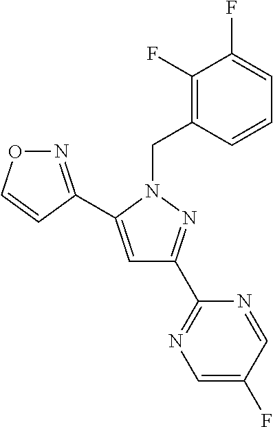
C1=C(C2=NOC=C2)N(CC2=C(F)C(F)=CC=C2)N=C1C1=NC=C(F)C=N1
